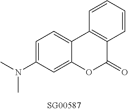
CN(C1=CC=C2C(=C1)OC(=O)C1=C2C=CC=C1)C
